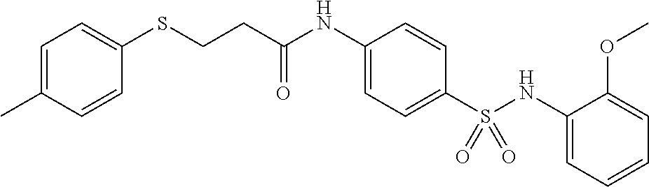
C1=C(C)C=CC(SCCC(NC2=CC=C(S(NC3=CC=CC=C3OC)(=O)=O)C=C2)=O)=C1
